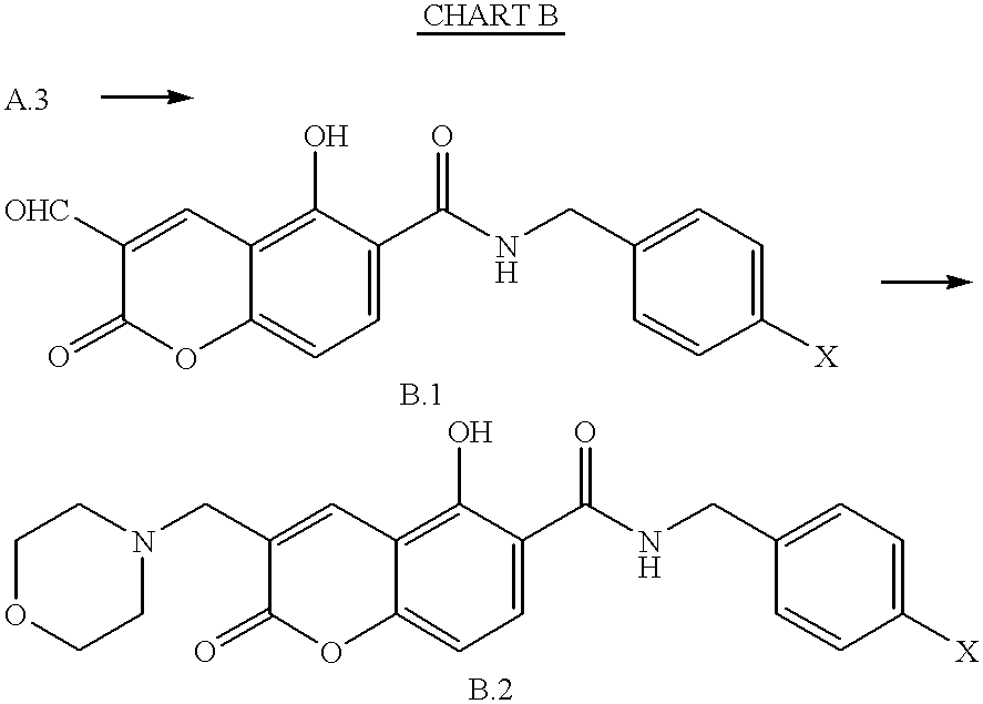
C1([OHC])=CC2=C(O)C(C(NCC3=CC=C([X])C=C3)=O)=CC=C2OC1=O.[A.3].C1(CN2CCOCC2)=CC2=C(O)C(C(NCC3=CC=C([X])C=C3)=O)=CC=C2OC1=O
